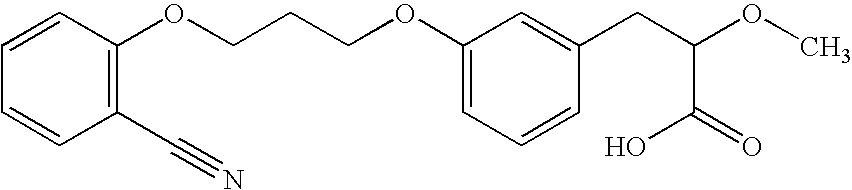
C1(C#N)=C(OCCCOC2=CC=CC(CC(OC)C(=O)O)=C2)C=CC=C1
